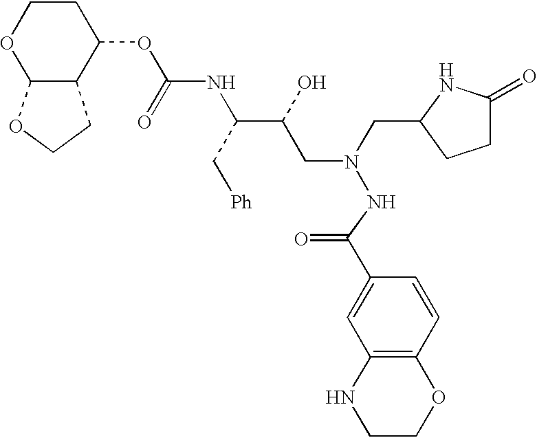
O(C(NC(C(CN(CC1CCC(=O)N1)NC(C1=CC2=C(C=C1)OCCN2)=O)O)C[Ph])=O)C1CCOC2C1CCO2
